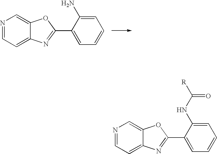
N1=CC=C2C(=C1)OC(C1=CC=CC=C1N)=N2.N1=CC=C2C(=C1)OC(C1=CC=CC=C1NC([R])=O)=N2
